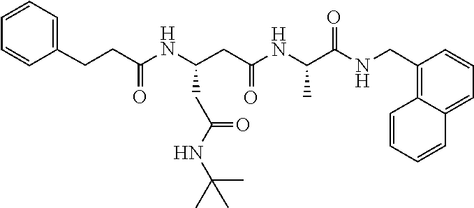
C1=CC=C2C(=C1CNC(C(NC(CC(NC(CCC1=CC=CC=C1)=O)CC(NC(C)(C)C)=O)=O)C)=O)C=CC=C2
